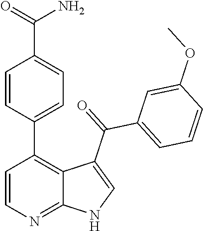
C1=CN=C2C(=C1C1=CC=C(C(=O)N)C=C1)C(C(=O)C1=CC=CC(OC)=C1)=CN2
